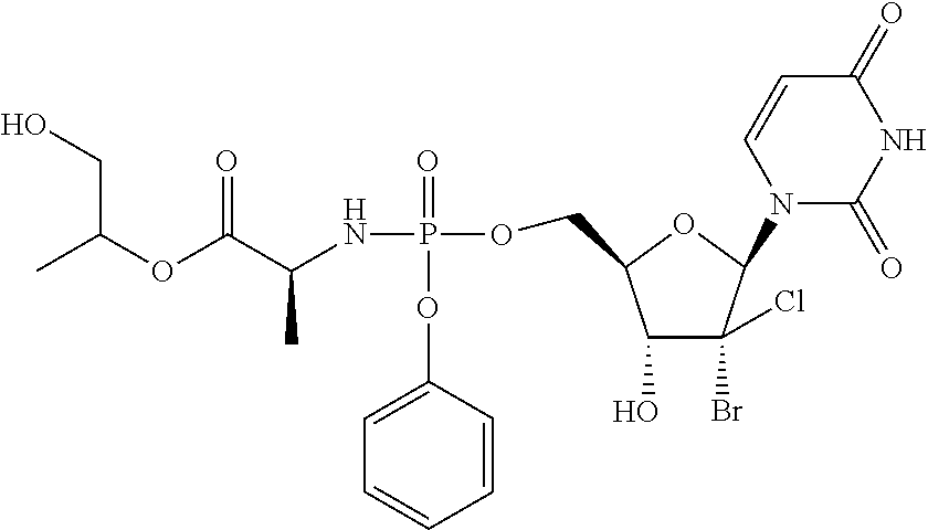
CC(OC(C(NP(=O)(OC1=CC=CC=C1)OCC1C(O)C(Br)(Cl)C(N2C(=O)NC(=O)C=C2)O1)C)=O)CO
